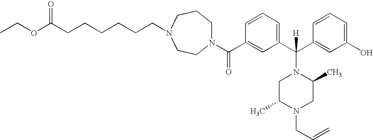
N1(C(C2=CC(C(C3=CC(O)=CC=C3)(N3CC(C)N(CC=C)CC3C)[H])=CC=C2)=O)CCCN(CCCCCCC(OCC)=O)CC1
